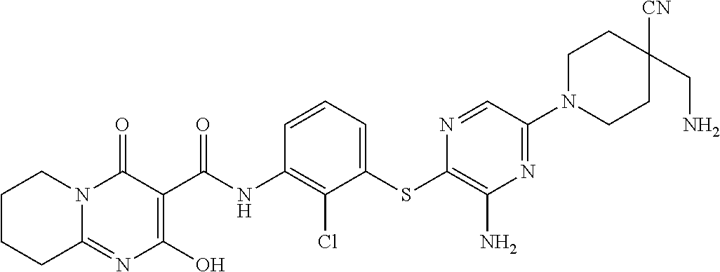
C12=NC(O)=C(C(NC3=C(Cl)C(SC4=C(N)N=C(N5CCC([CN])(CN)CC5)C=N4)=CC=C3)=O)C(=O)N1CCCC2
